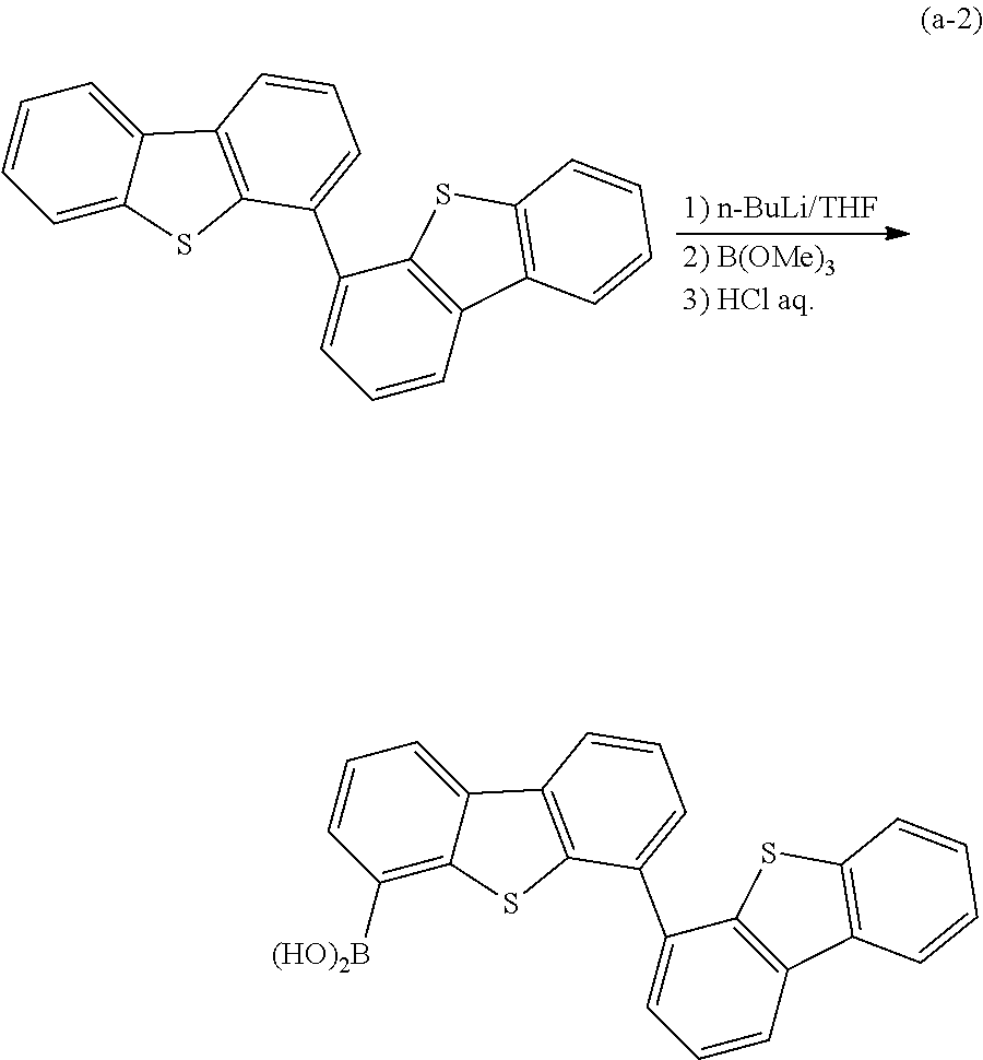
C1=C2C(=CC=C1)C1=C(S2)C(C2=CC=CC3=C2SC2=C3C=CC=C2)=CC=C1.C1([(HO)2B])=C2C(=CC=C1)C1=C(S2)C(C2=CC=CC3=C2SC2=C3C=CC=C2)=CC=C1
